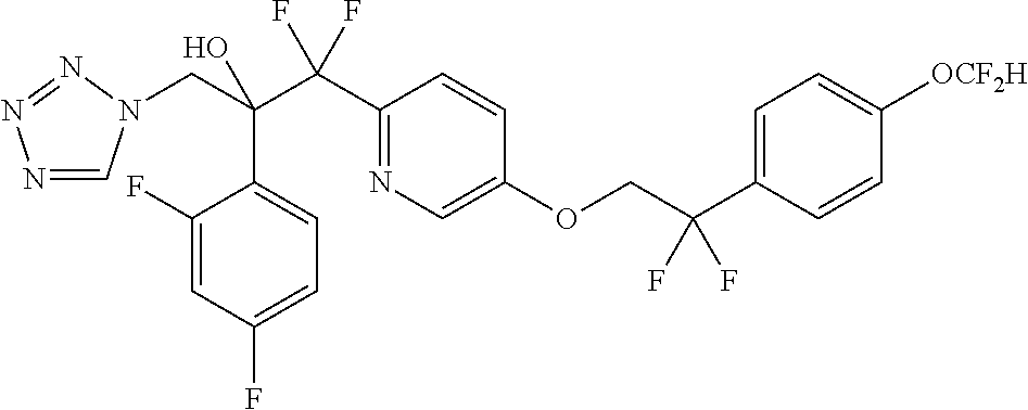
N1=CN(CC(C(C2=NC=C(OCC(C3=CC=C([OCF2H])C=C3)(F)F)C=C2)(F)F)(O)C2=CC=C(F)C=C2F)N=N1
